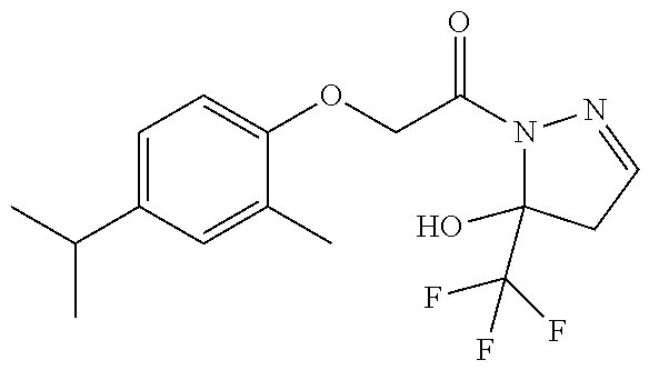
CC(C)C1=CC=C(OCC(=O)N2C(O)(C(F)(F)F)CC=N2)C(C)=C1
